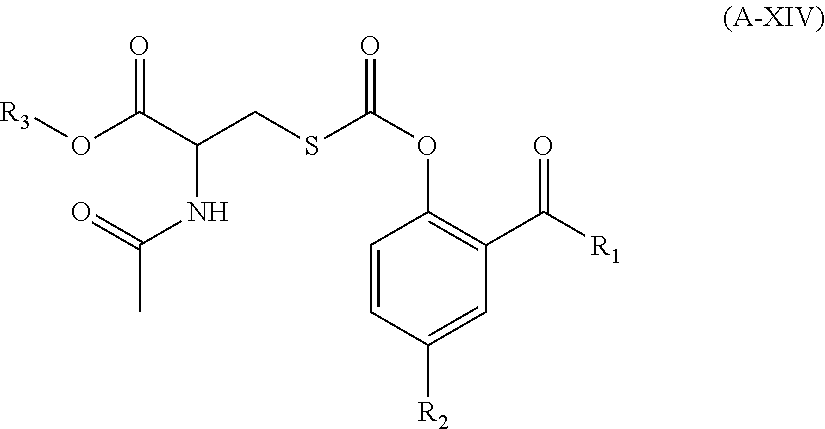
O(C(C(CSC(OC1=C(C([R1])=O)C=C([R2])C=C1)=O)NC(C)=O)=O)[R3]
